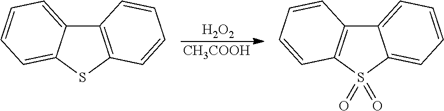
[H2O2].[CH3COOH].C12=C(SC3=CC=CC=C13)C=CC=C2.C12=CC=CC=C1S(=O)(=O)C1=C2C=CC=C1
